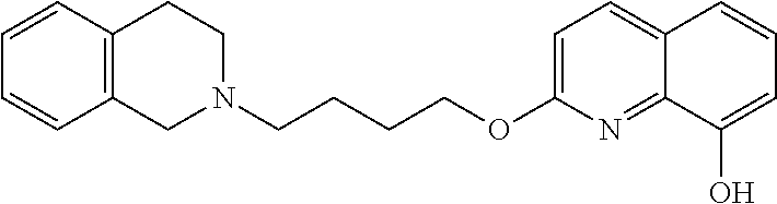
C1N(CCCCOC2=CC=C3C(=N2)C(O)=CC=C3)CCC2=C1C=CC=C2
